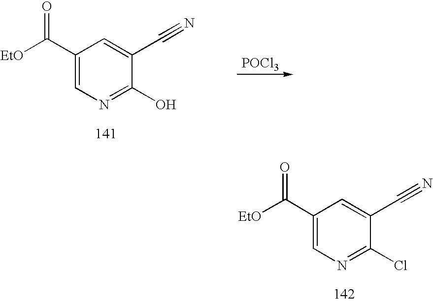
C1(C(=O)[EtO])=CN=C(Cl)C(C#N)=C1.[POCl3].C1(C(=O)[EtO])=CN=C(O)C(C#N)=C1
